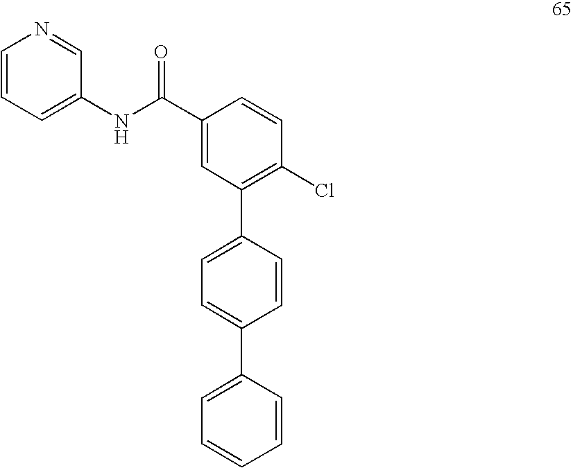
C1(C(=O)NC2=CC=CN=C2)=CC(C2=CC=C(C3=CC=CC=C3)C=C2)=C(Cl)C=C1
